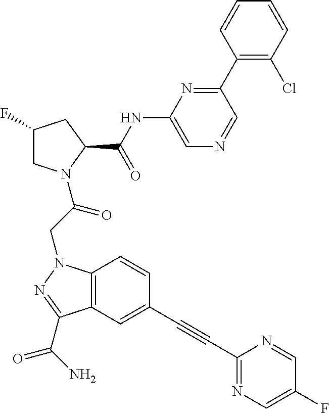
C1(NC(C2CC(F)CN2C(CN2C3=C(C(C(N)=O)=N2)C=C(C#CC2=NC=C(F)C=N2)C=C3)=O)=O)=CN=CC(C2=C(Cl)C=CC=C2)=N1
